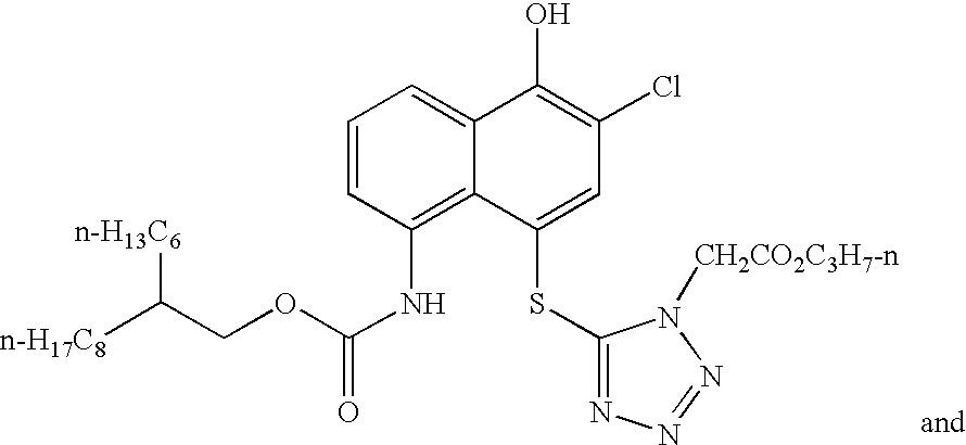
C1=CC(NC(=O)OCC([n-H17C8])[n-H13C6])=C2C(=C1)C(O)=C(Cl)C=C2SC1=NN=NN1[CH2CO2C3H7-n]
